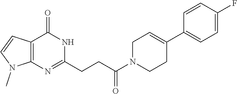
C12=C(C(=O)NC(CCC(N3CCC(C4=CC=C(F)C=C4)=CC3)=O)=N1)C=CN2C
